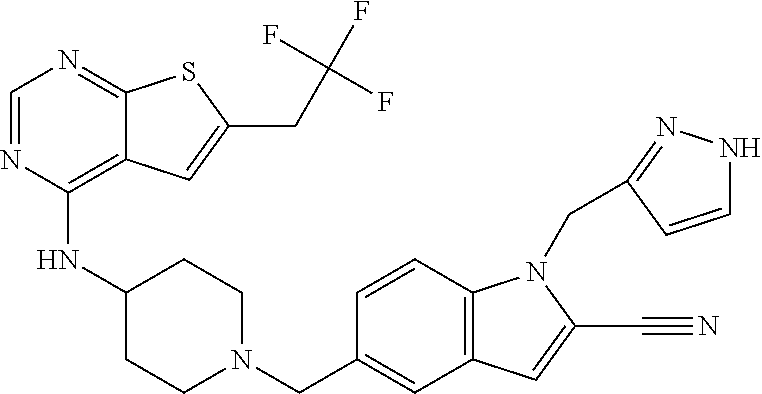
C1=NC(NC2CCN(CC3=CC4=C(C=C3)N(CC3=NNC=C3)C(C#N)=C4)CC2)=C2C(=N1)SC(CC(F)(F)F)=C2
